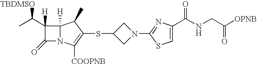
C1(C(C)[TBDMSO])([H])C(=O)N2C1([H])C(C)C(SC1CN(C3=NC(C(NCC([OPNB])=O)=O)=CS3)C1)=C2[COOPNB]
